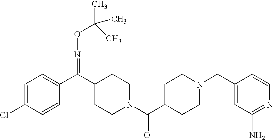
C1=C(Cl)C=CC(C(C2CCN(C(C3CCN(CC4=CC(N)=NC=C4)CC3)=O)CC2)=NOC(C)(C)C)=C1
